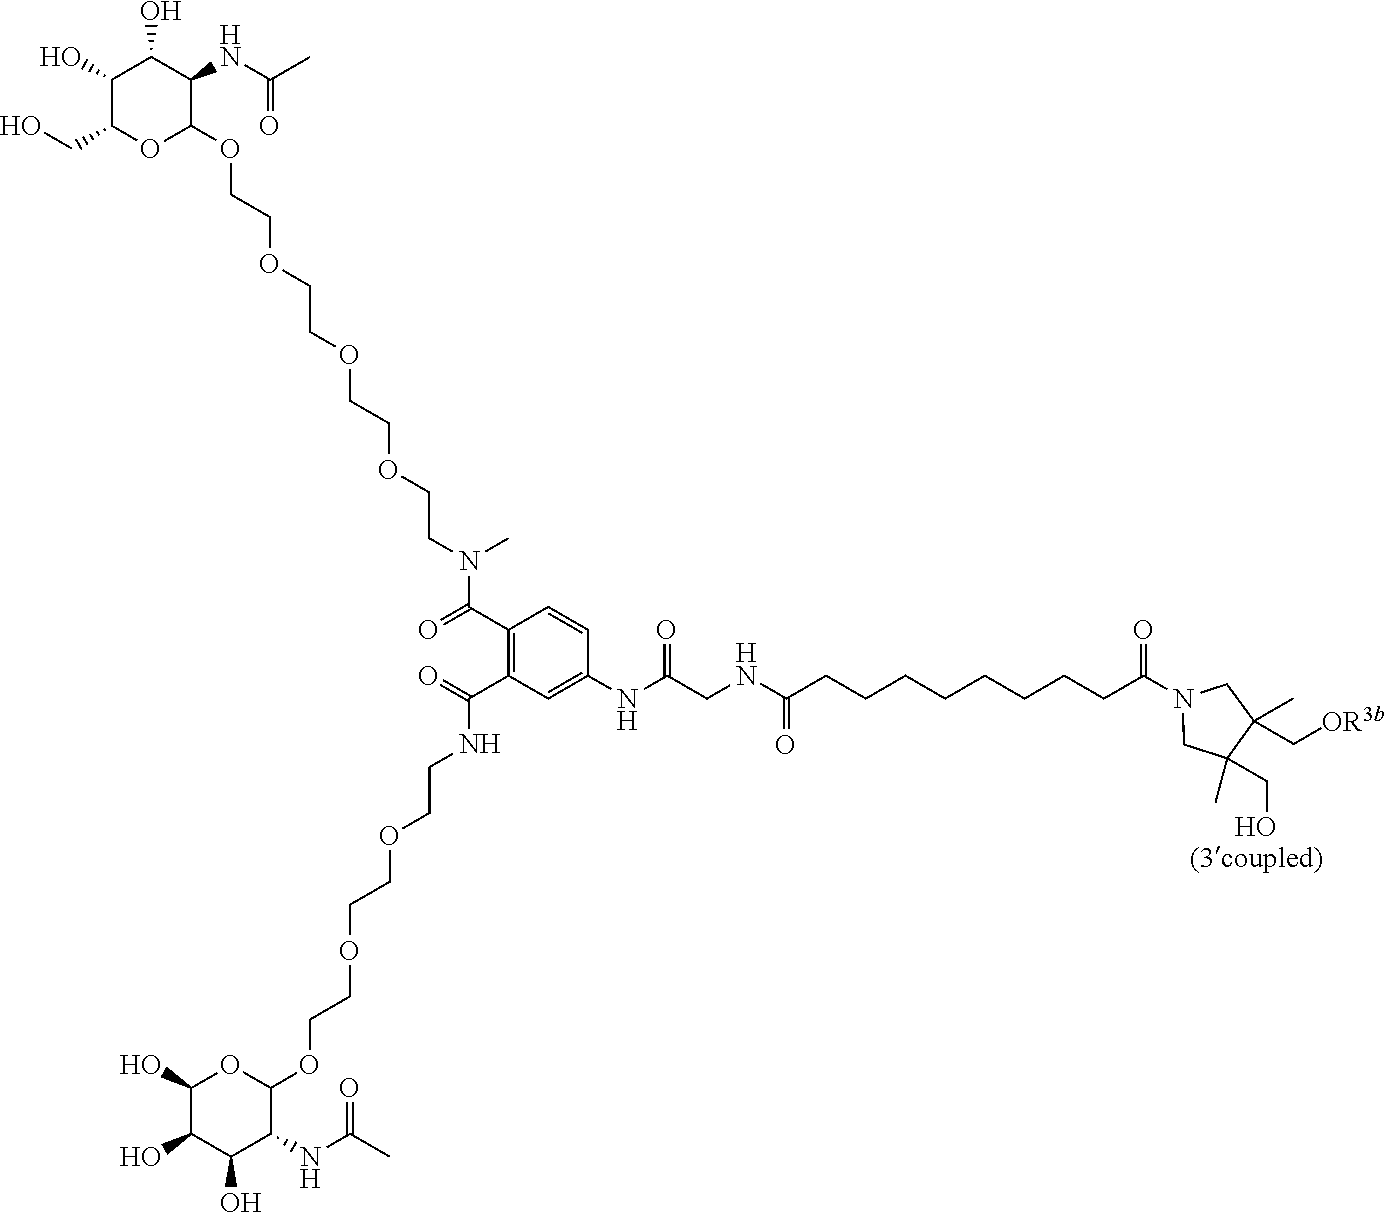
C1(O)C(O)C(O)C(NC(C)=O)C(OCCOCCOCCNC(=O)C2=C(C(N(C)CCOCCOCCOCCOC3C(NC(=O)C)C(O)C(O)C(CO)O3)=O)C=CC(NC(CNC(CCCCCCCCC(N3CC(C[OR3b])(C)C(CO)(C)C3)=O)=O)=O)=C2)O1
